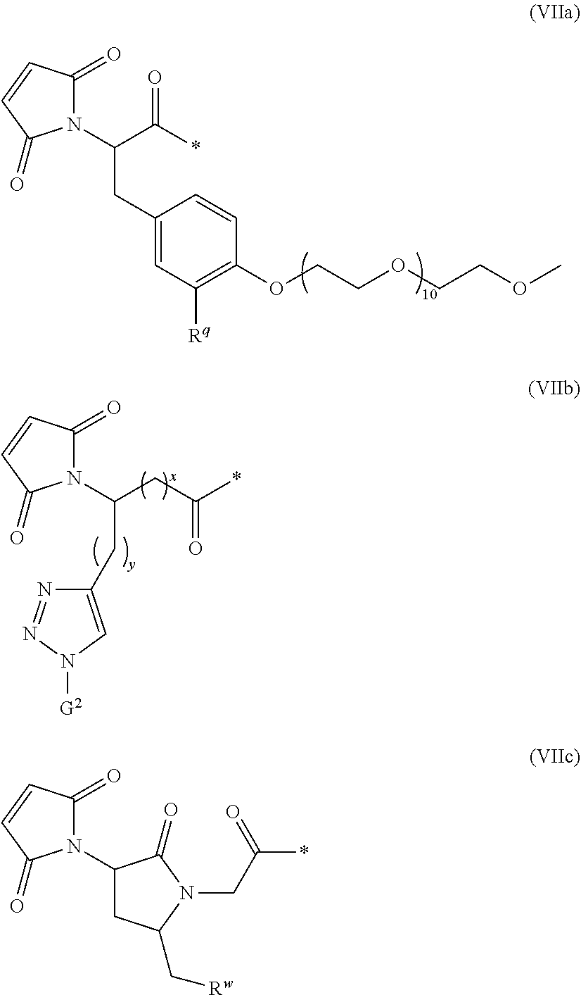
N1(C(C(*)=O)CC2=CC([Rq])=C(OCCOCCOC)C=C2)C(=O)C=CC1=O.N1(C(CC(*)=O)CC2=CN([G2])N=N2)C(=O)C=CC1=O.N1(C2CC(C[Rw])N(CC(*)=O)C2=O)C(=O)C=CC1=O
